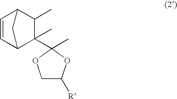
C1=CC2C(C)(C3(C)OC([R])CO3)C(C)C1C2
